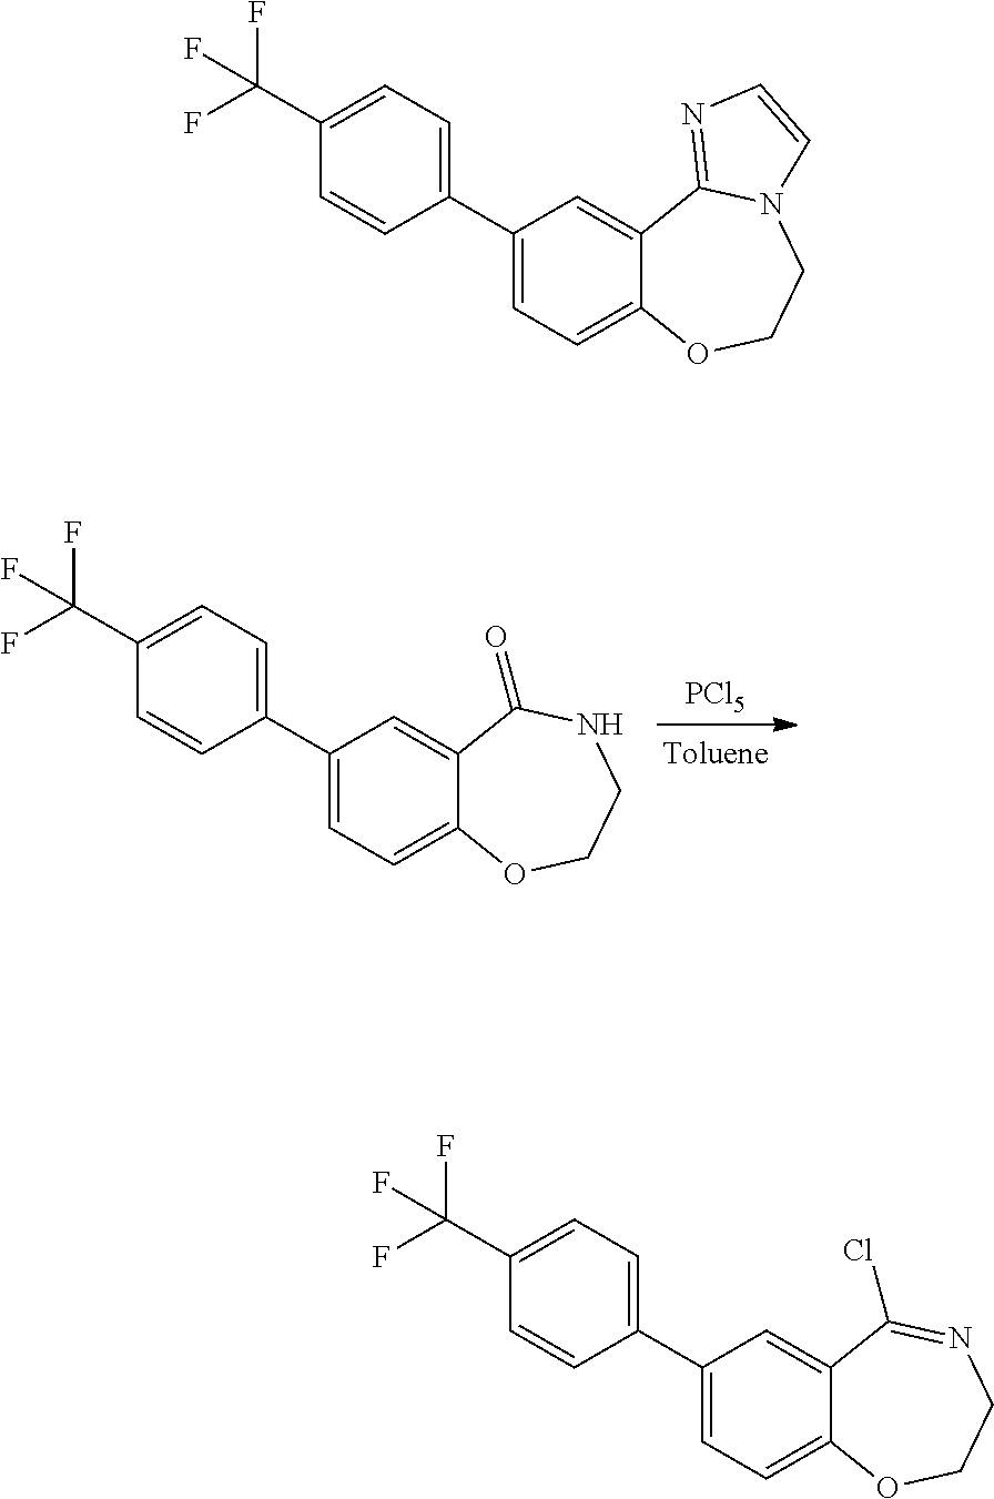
[PCl5].C1(C2=CC=C(C(F)(F)F)C=C2)=CC=C2C(=C1)C(=O)NCCO2.C1(C2=CC=C(C(F)(F)F)C=C2)=CC=C2C(=C1)C1=NC=CN1CCO2.C1(C2=CC=C(C(F)(F)F)C=C2)=CC=C2C(=C1)C(Cl)=NCCO2
